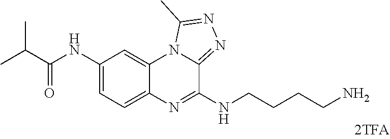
C1=C(NC(C(C)C)=O)C=C2C(=C1)N=C(NCCCCN)C1=NN=C(C)N21
